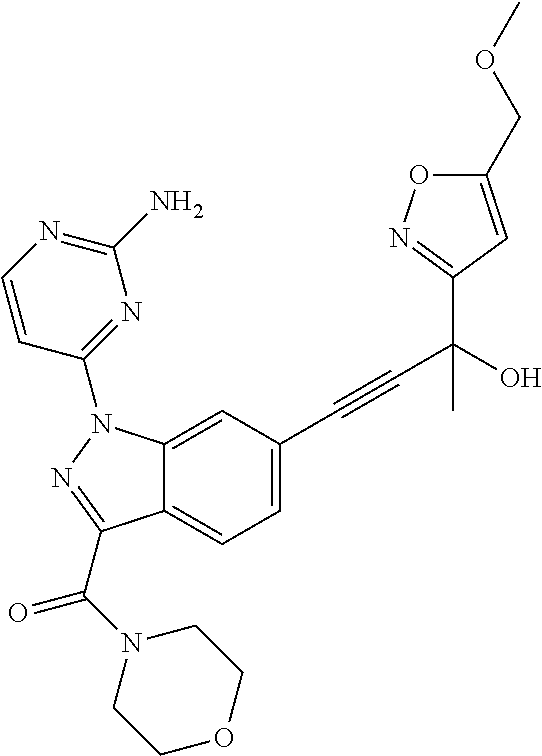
C12=CC(C#CC(C3=NOC(COC)=C3)(C)O)=CC=C1C(C(N1CCOCC1)=O)=NN2C1=NC(N)=NC=C1
